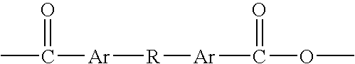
C([Ar][R][Ar]C(OC)=O)(C)=O
